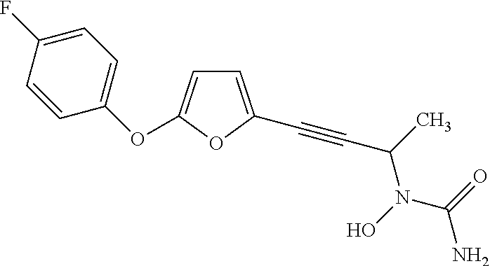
C1=CC(OC2=CC=C(C#CC(N(C(=O)N)O)C)O2)=CC=C1F
